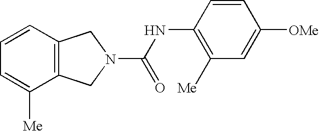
C12=C(C=CC=C1[Me])CN(C(NC1=C([Me])C=C([OMe])C=C1)=O)C2
